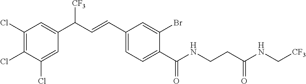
C1(Cl)=C(Cl)C=C(C(C=CC2=CC=C(C(NCCC(NC[CF3])=O)=O)C(Br)=C2)[CF3])C=C1Cl
